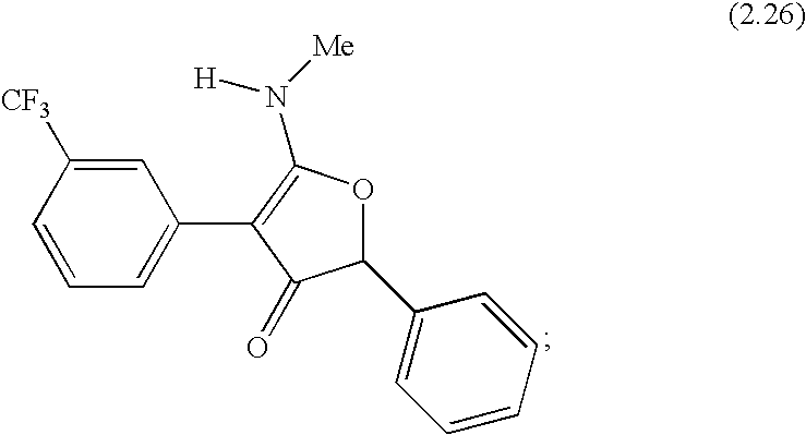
C1=C([CF3])C=CC=C1C1=C(N([Me])[H])OC(C2=CC=CC=C2)C1=O
